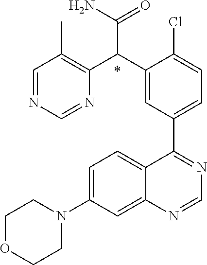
*.C1=C(N2CCOCC2)C=C2C(=C1)C(C1=CC=C(Cl)C(C(C(N)=O)C3=C(C)C=NC=N3)=C1)=NC=N2
